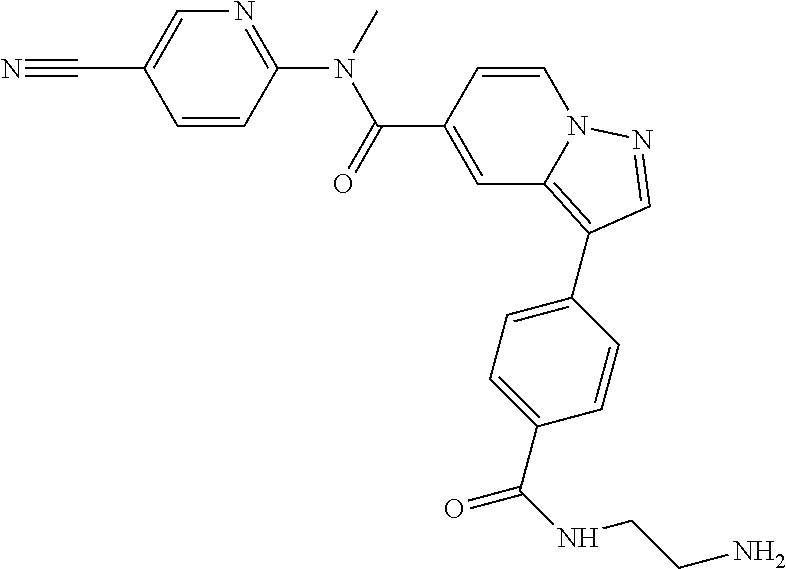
C1=CC(N(C)C(=O)C2=CC3=C(C4=CC=C(C(NCCN)=O)C=C4)C=NN3C=C2)=NC=C1C#N
